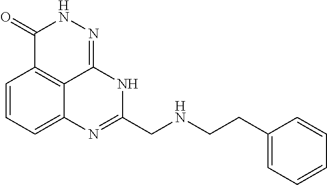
C1=CC=C2C3=C1C(=O)NN=C3NC(CNCCC1=CC=CC=C1)=N2
